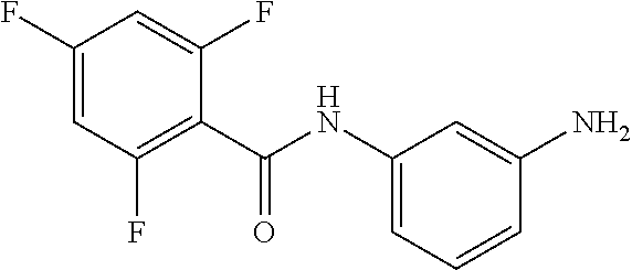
C1(F)=CC(F)=C(C(=O)NC2=CC=CC(N)=C2)C(F)=C1
